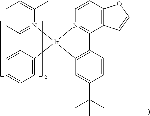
C1=CC2=N(C(C)=C1)[Ir]1(C3=CC=CC=C23)N2=C(C3=C(C=C2)OC(C)=C3)C2=C1C=C(C(C)(C)C)C=C2
